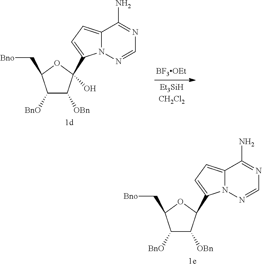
C1([BnO])C([OBn])C(O)(C2=CC=C3N2N=CN=C3N)OC1C[Bno].C1([BnO])C([OBn])C(C2=CC=C3N2N=CN=C3N)OC1C[Bno]
